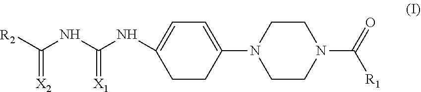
C1=C(N2CCN(C(=O)[R1])CC2)CCC(NC(NC([R2])=[X2])=[X1])=C1
